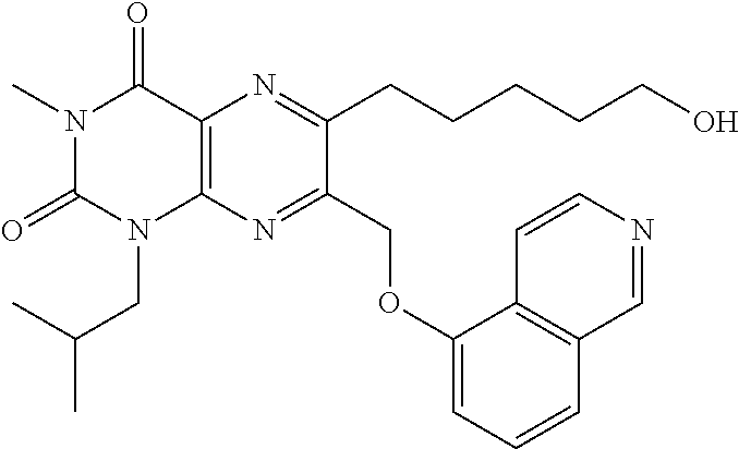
N1(C)C(=O)N(CC(C)C)C2=C(C1=O)N=C(CCCCCO)C(COC1=CC=CC3=C1C=CN=C3)=N2
